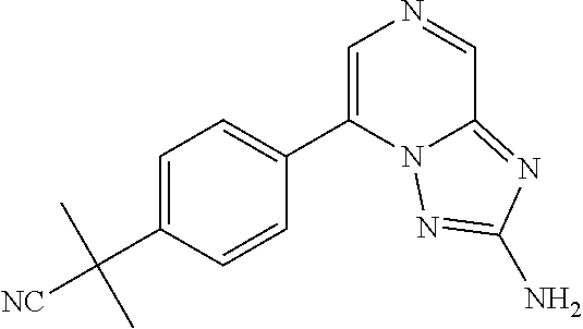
C1=C(C2=CC=C(C([NC])(C)C)C=C2)N2C(=NC(N)=N2)C=N1
